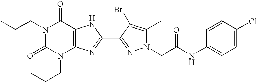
N1(CCC)C(=O)N(CCC)C2=C(C1=O)NC(C1=NN(CC(NC3=CC=C(Cl)C=C3)=O)C(C)=C1Br)=N2
